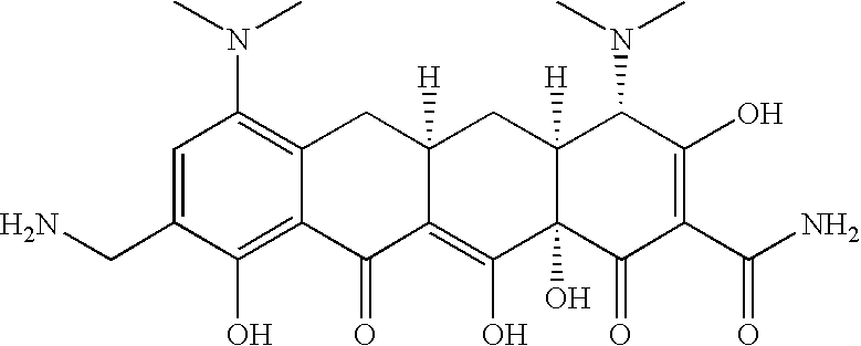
NCC1=CC(N(C)C)=C2C(=C1O)C(=O)C1=C(O)C3(O)C([H])(CC1([H])C2)C(N(C)C)C(O)=C(C(N)=O)C3=O
